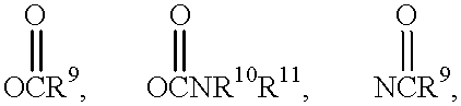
[OCR9]=O.[OCNR10R11]=O.[NCR9]=O
